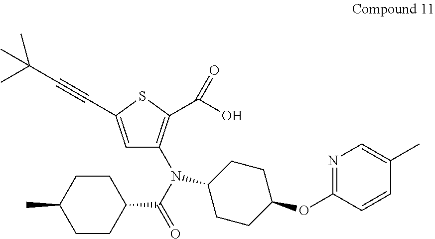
C1=C(C#CC(C)(C)C)SC(C(O)=O)=C1N(C1CCC(OC2=NC=C(C)C=C2)CC1)C(=O)C1CCC(C)CC1
